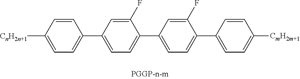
C1=C([CnH2n+1])C=CC(C2=CC=C(C3=CC=C(C4=CC=C([CmH2m+1])C=C4)C(F)=C3)C(F)=C2)=C1
